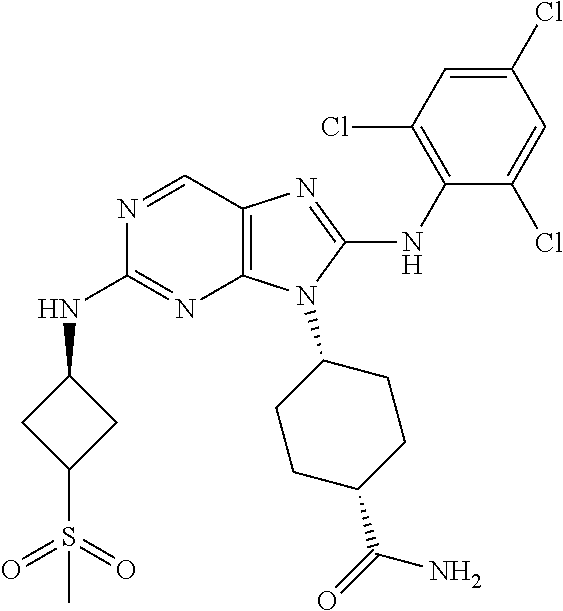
N1=CC2=C(N=C1NC1CC(S(=O)(=O)C)C1)N(C1CCC(C(=O)N)CC1)C(NC1=C(Cl)C=C(Cl)C=C1Cl)=N2
